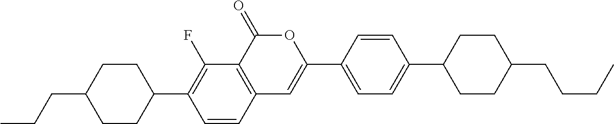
C12=C(C(=O)OC(C3=CC=C(C4CCC(CCCC)CC4)C=C3)=C1)C(F)=C(C1CCC(CCC)CC1)C=C2
